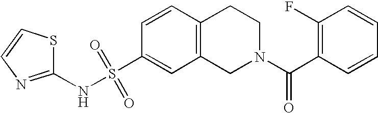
C1(NS(C2=CC3=C(C=C2)CCN(C(C2=C(F)C=CC=C2)=O)C3)(=O)=O)=NC=CS1
